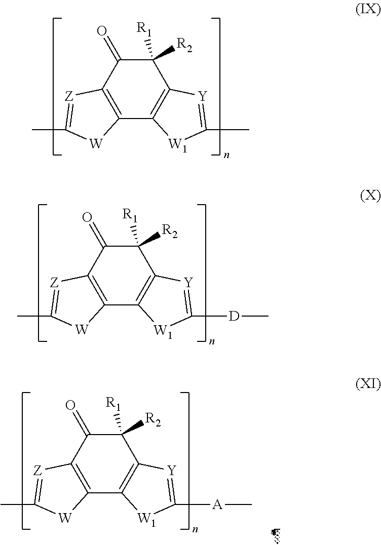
C12=C(C(=O)C([R1])([R2])C3=C1[W1]C(C)=[Y]3)[Z]=C(C)[W]2.C12=C(C(=O)C([R1])([R2])C3=C1[W1]C([D]C)=[Y]3)[Z]=C(C)[W]2.C12=C(C(=O)C([R1])([R2])C3=C1[W1]C([A]C)=[Y]3)[Z]=C(C)[W]2
